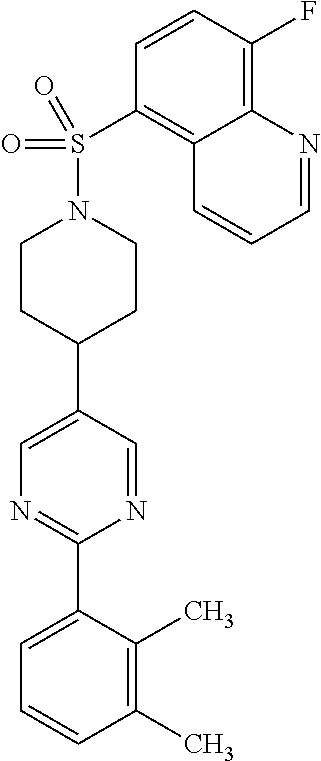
C1(C)=C(C)C(C2=NC=C(C3CCN(S(C4=C5C(=C(F)C=C4)N=CC=C5)(=O)=O)CC3)C=N2)=CC=C1
